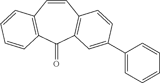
C1=CC2=C(C(=O)C3=C1C=CC=C3)C=C(C1=CC=CC=C1)C=C2
